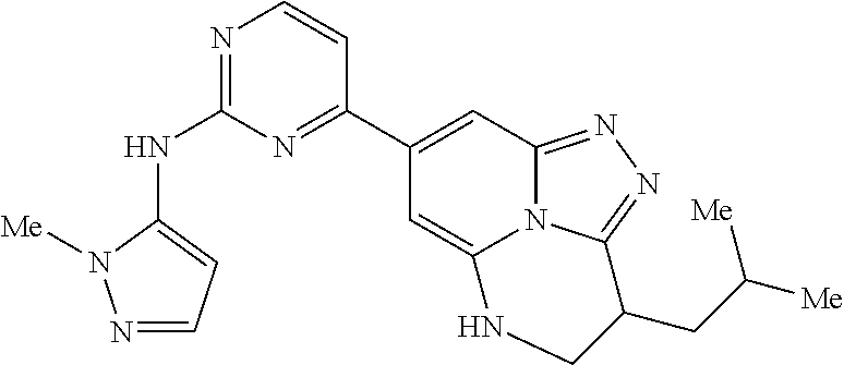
N1=C(NC2=CC=NN2[Me])N=C(C2=CC3=NN=C4N3C(=C2)NCC4CC([Me])[Me])C=C1
